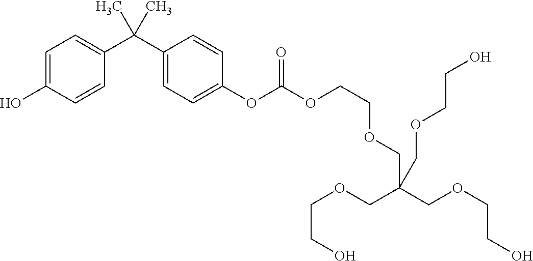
C1=C(O)C=CC(C(C2=CC=C(OC(OCCOCC(COCCO)(COCCO)COCCO)=O)C=C2)(C)C)=C1
